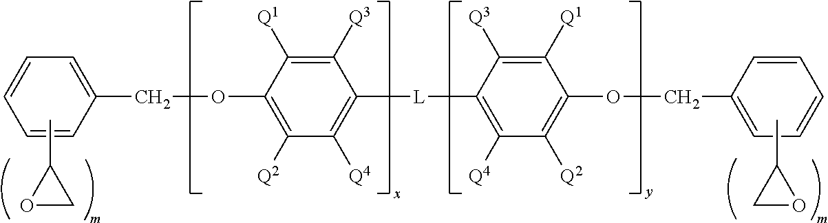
CC1CO1.CC1OC1.C(C1=CC=CC=C1)OC1=C([Q2])C([Q4])=C([L]C2=C([Q4])C([Q2])=C(OCC3=CC=CC=C3)C([Q1])=C2[Q3])C([Q3])=C1[Q1]
